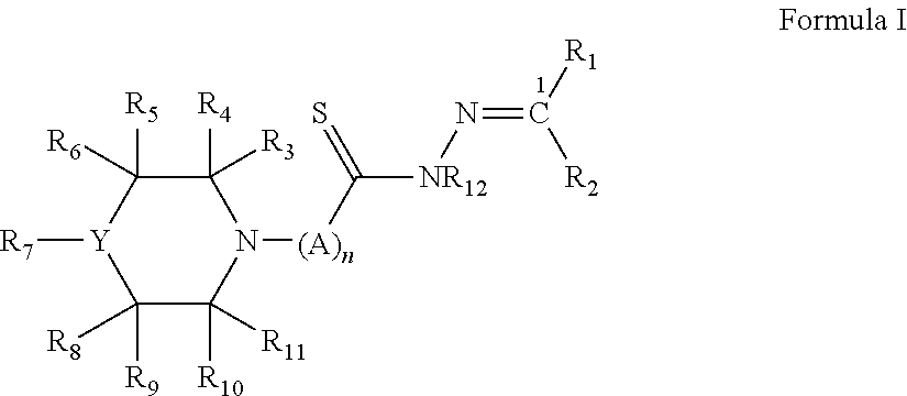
[Y]1([R7])C([R9])([R8])C([R11])([R10])N([(A)n]C([NR12]N=C([R1])[R2])=S)C([R4])([R3])C1([R5])[R6]
